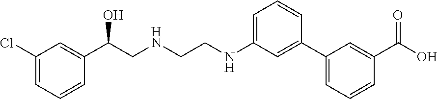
C1(Cl)=CC=CC(C(CNCCNC2=CC=CC(C3=CC=CC(C(O)=O)=C3)=C2)O)=C1
